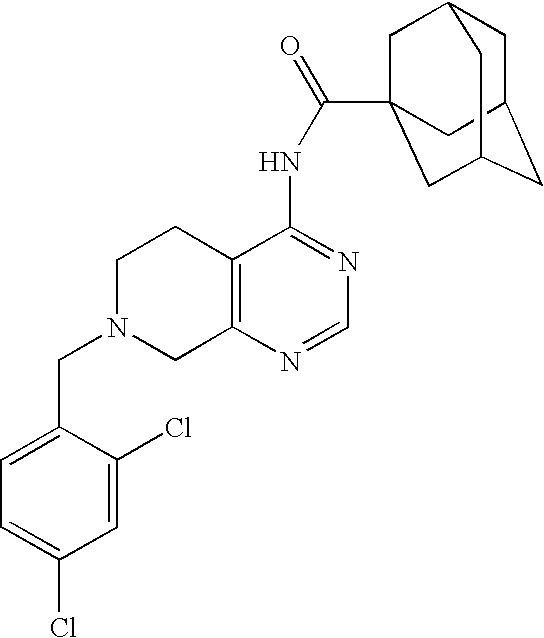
C1N(CC2=CC=C(Cl)C=C2Cl)CC2=C(C1)C(NC(=O)C13CC4CC(CC(C1)C4)C3)=NC=N2
